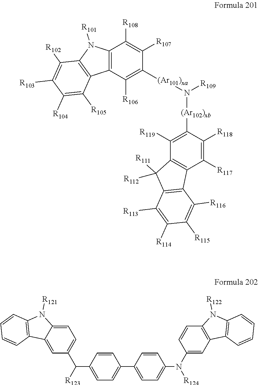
C1([R117])=C([R118])C([(Ar102)xb]N([(Ar101)xa]C2=C([R106])C3=C(C([R108])=C2[R107])N([R101])C2=C3C([R105])=C([R104])C([R103])=C2[R102])[R109])=C([R119])C2=C1C1=C(C2([R112])[R111])C([R113])=C([R114])C([R115])=C1[R116].C1=CC(C([R123])C2=CC=C3C(=C2)C2=C(N3[R121])C=CC=C2)=CC=C1C1=CC=C(N(C2=CC3=C(C=C2)N([R122])C2=C3C=CC=C2)[R124])C=C1
